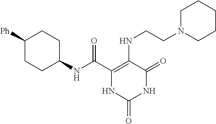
C(C1=C(NCCN2CCCCC2)C(=O)NC(=O)N1)(=O)NC1CCC([Ph])CC1
